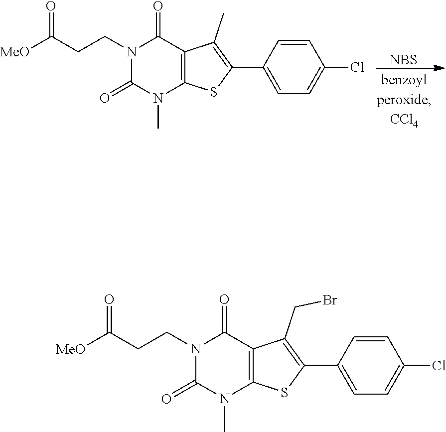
[NBS].N1(CCC([MeO])=O)C(=O)N(C)C2=C(C1=O)C(C)=C(C1=CC=C(Cl)C=C1)S2.N1(CCC([MeO])=O)C(=O)N(C)C2=C(C1=O)C(CBr)=C(C1=CC=C(Cl)C=C1)S2
